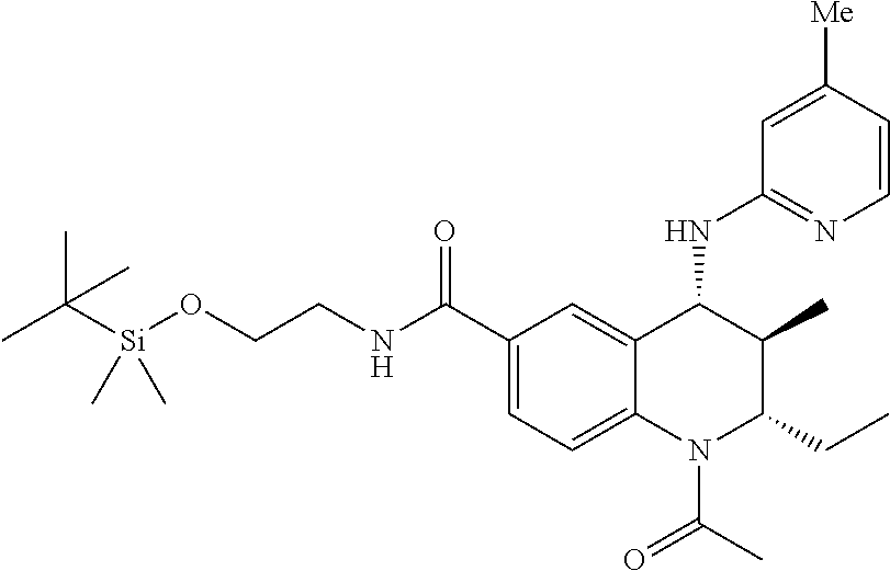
CC([Si](OCCNC(C1=CC=C2C(=C1)C(NC1=NC=CC([Me])=C1)C(C)C(CC)N2C(C)=O)=O)(C)C)(C)C
